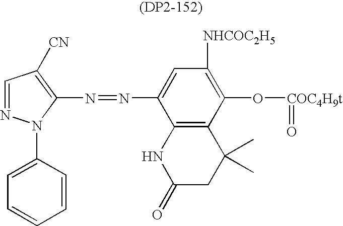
C1=NN(C2=CC=CC=C2)C(N=NC2=CC([NHCOC2H5])=C(O[COC4H9t]=O)C3=C2NC(=O)CC3(C)C)=C1[CN]
